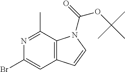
N1=C(C)C2=C(C=C1Br)C=CN2C(OC(C)(C)C)=O
